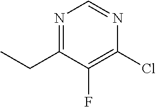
N1=C(CC)C(F)=C(Cl)N=C1
